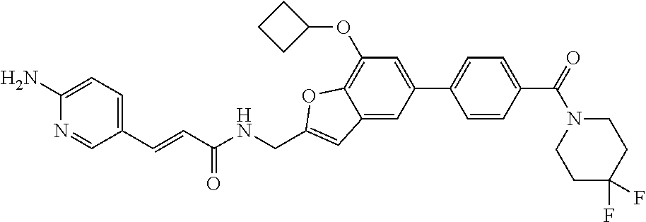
C1(C2=CC=C(C(=O)N3CCC(F)(F)CC3)C=C2)=CC(OC2CCC2)=C2C(=C1)C=C(CNC(C=CC1=CC=C(N)N=C1)=O)O2
